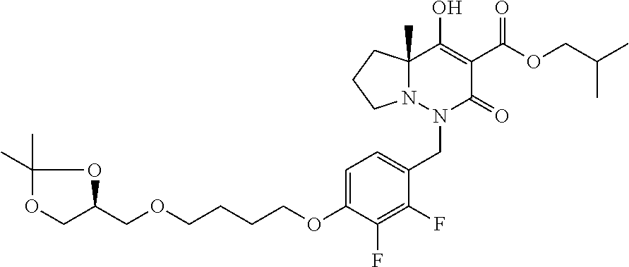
C(OC(=O)C1=C(O)C2(C)N(N(CC3=CC=C(OCCCCOCC4COC(C)(C)O4)C(F)=C3F)C1=O)CCC2)C(C)C
